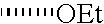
C[OEt]
